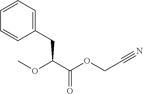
C1(CC(C(OCC#N)=O)OC)=CC=CC=C1
